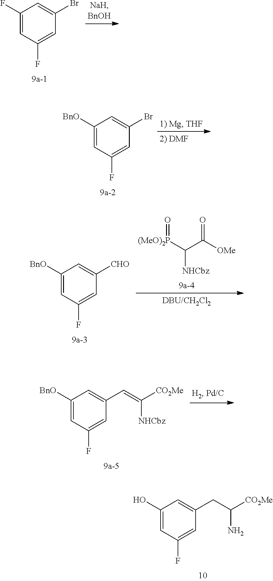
C1(F)=CC(F)=CC(Br)=C1.C1([BnO])=CC(F)=CC(Br)=C1.C1(O)=CC(F)=CC(CC([CO2Me])N)=C1.C1([BnO])=CC(F)=CC([CHO])=C1.[(MeO)2P](C(C([OMe])=O)[NHCbz])=O.C1([BnO])=CC(F)=CC(C=C([CO2Me])[NHCbz])=C1
